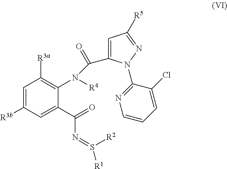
C1=C(C(=O)N=S([R2])[R1])C(N(C(C2=CC([R5])=NN2C2=NC=CC=C2Cl)=O)[R4])=C([R3a])C=C1[R3b]
